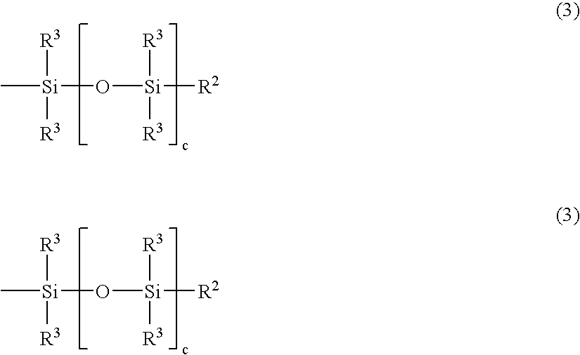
C[Si](O[Si]([R2])([R3])[R3])([R3])[R3].C[Si](O[Si]([R2])([R3])[R3])([R3])[R3]
